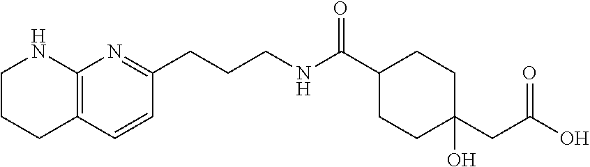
C1CCC2=C(N1)N=C(CCCNC(C1CCC(O)(CC(=O)O)CC1)=O)C=C2
